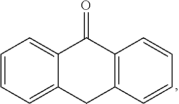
C1=CC=C2C(=C1)C(=O)C1=C(C=CC=C1)C2
